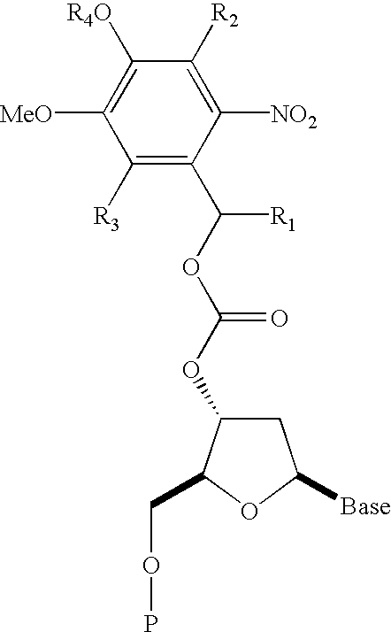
C1([R4O])=C([MeO])C([R3])=C(C(OC(OC2CC([Base])OC2COP)=O)[R1])C([NO2])=C1[R2]
